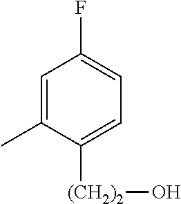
C1=C(C)C([(CH2)2]O)=CC=C1F
